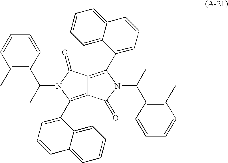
C12=C(C3=CC=CC4=CC=CC=C34)N(C(C3=C(C)C=CC=C3)C)C(=O)C1=C(C1=CC=CC3=CC=CC=C13)N(C(C1=C(C)C=CC=C1)C)C2=O
